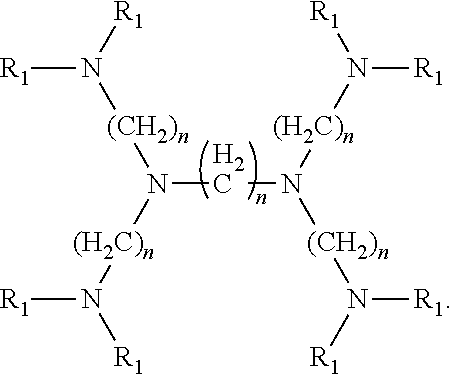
[(CH2)n](N(CN([(H2C)n]N([R1])[R1])[(CH2)n]N([R1])[R1])[(H2C)n]N([R1])[R1])N([R1])[R1]
